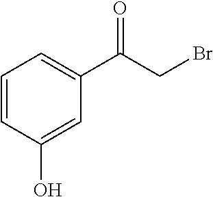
C1=CC(O)=CC(C(CBr)=O)=C1
